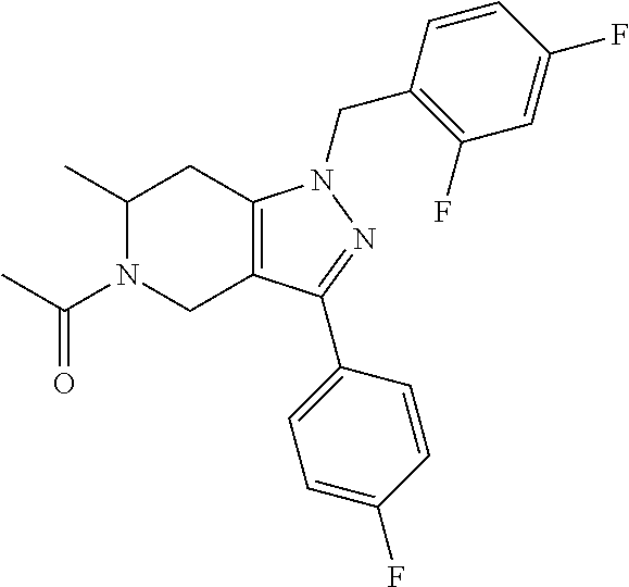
C1(C)N(C(=O)C)CC2=C(C1)N(CC1=C(F)C=C(F)C=C1)N=C2C1=CC=C(F)C=C1
